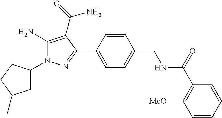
C1(N)=C(C(=O)N)C(C2=CC=C(CNC(C3=C([MeO])C=CC=C3)=O)C=C2)=NN1C1CC(C)CC1
